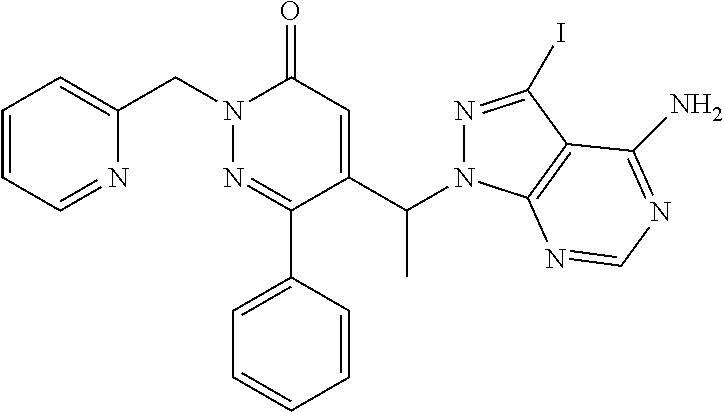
C1=CC(C2=NN(CC3=CC=CC=N3)C(=O)C=C2C(C)N2N=C(I)C3=C2N=CN=C3N)=CC=C1
